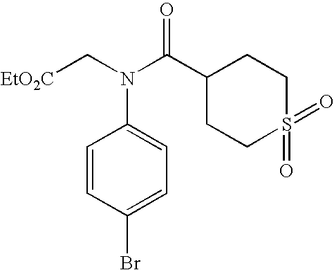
[EtO2C]CN(C(C1CCS(=O)(=O)CC1)=O)C1=CC=C(Br)C=C1
